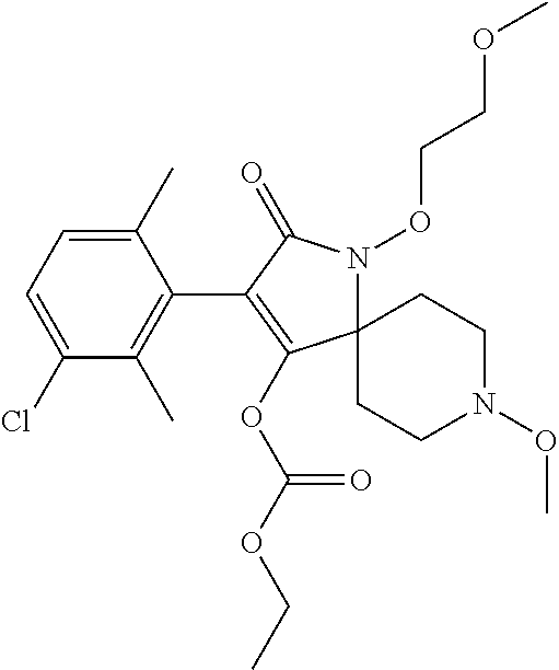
C12(N(OCCOC)C(=O)C(C3=C(C)C(Cl)=CC=C3C)=C1OC(OCC)=O)CCN(OC)CC2
